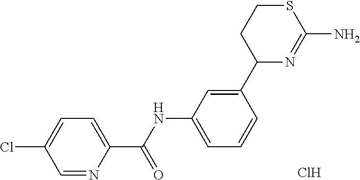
C1=NC(C(NC2=CC=CC(C3N=C(N)SCC3)=C2)=O)=CC=C1Cl.Cl
